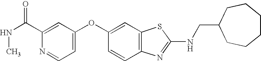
C1(C(NC)=O)=CC(OC2=CC3=C(C=C2)N=C(NCC2CCCCCC2)S3)=CC=N1
